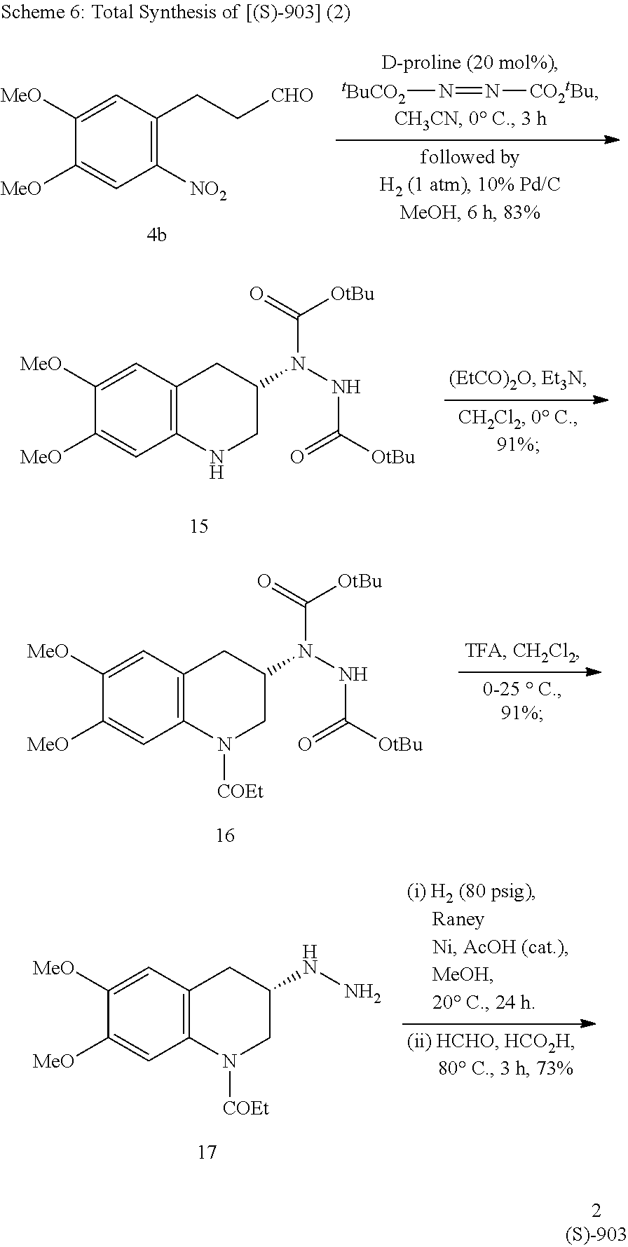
[tBuCO2]N=N[CO2tBu].C1([MeO])=CC([NO2])=C(CC[CHO])C=C1[MeO].C1([MeO])=CC2=C(C=C1[MeO])CC(N(NC([OtBu])=O)C(=O)[OtBu])CN2.C1([MeO])=CC2=C(C=C1[MeO])CC(N(NC([OtBu])=O)C(=O)[OtBu])CN2[COEt].C1([MeO])=CC2=C(C=C1[MeO])CC(NN)CN2[COEt]
